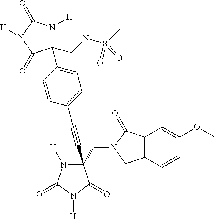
C(#CC1(CN2C(=O)C3=C(C2)C=CC(OC)=C3)N([H])C(=O)N([H])C1=O)C1=CC=C(C2(CNS(C)(=O)=O)N([H])C(=O)N([H])C2=O)C=C1
